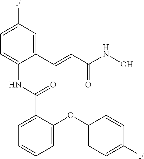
C1(C=CC(NO)=O)=CC(F)=CC=C1NC(C1=CC=CC=C1OC1=CC=C(F)C=C1)=O
